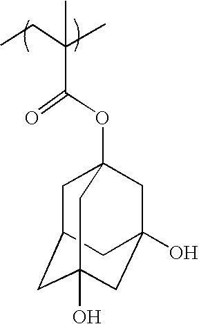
CCC(C)(C(OC12CC3CC(O)(CC(O)(C1)C3)C2)=O)C
